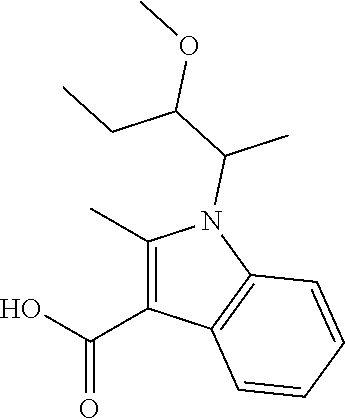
C(O)(=O)C1=C(C)N(C(C(CC)OC)C)C2=C1C=CC=C2
